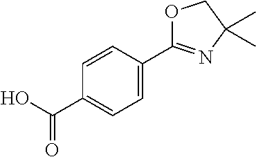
C1=C(C2=NC(C)(C)CO2)C=CC(C(O)=O)=C1
